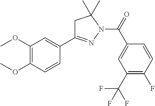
C1C(C2=CC(OC)=C(OC)C=C2)=NN(C(=O)C2=CC(C(F)(F)F)=C(F)C=C2)C1(C)C
